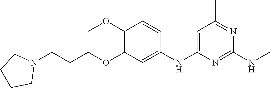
C1(NC)=NC(NC2=CC(OCCCN3CCCC3)=C(OC)C=C2)=CC(C)=N1
